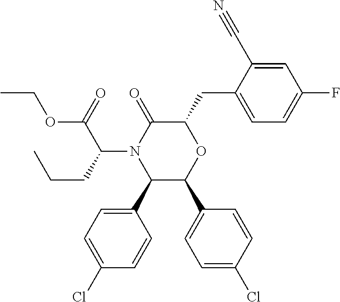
C1(C2=CC=C(Cl)C=C2)C(C2=CC=C(Cl)C=C2)OC(CC2=CC=C(F)C=C2C#N)C(=O)N1C(C(=O)OCC)CCC
